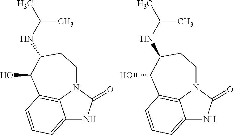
C12=CC=CC3=C1N(C(=O)N2)CCC(NC(C)C)C3O.C12=CC=CC3=C1N(C(=O)N2)CCC(NC(C)C)C3O
